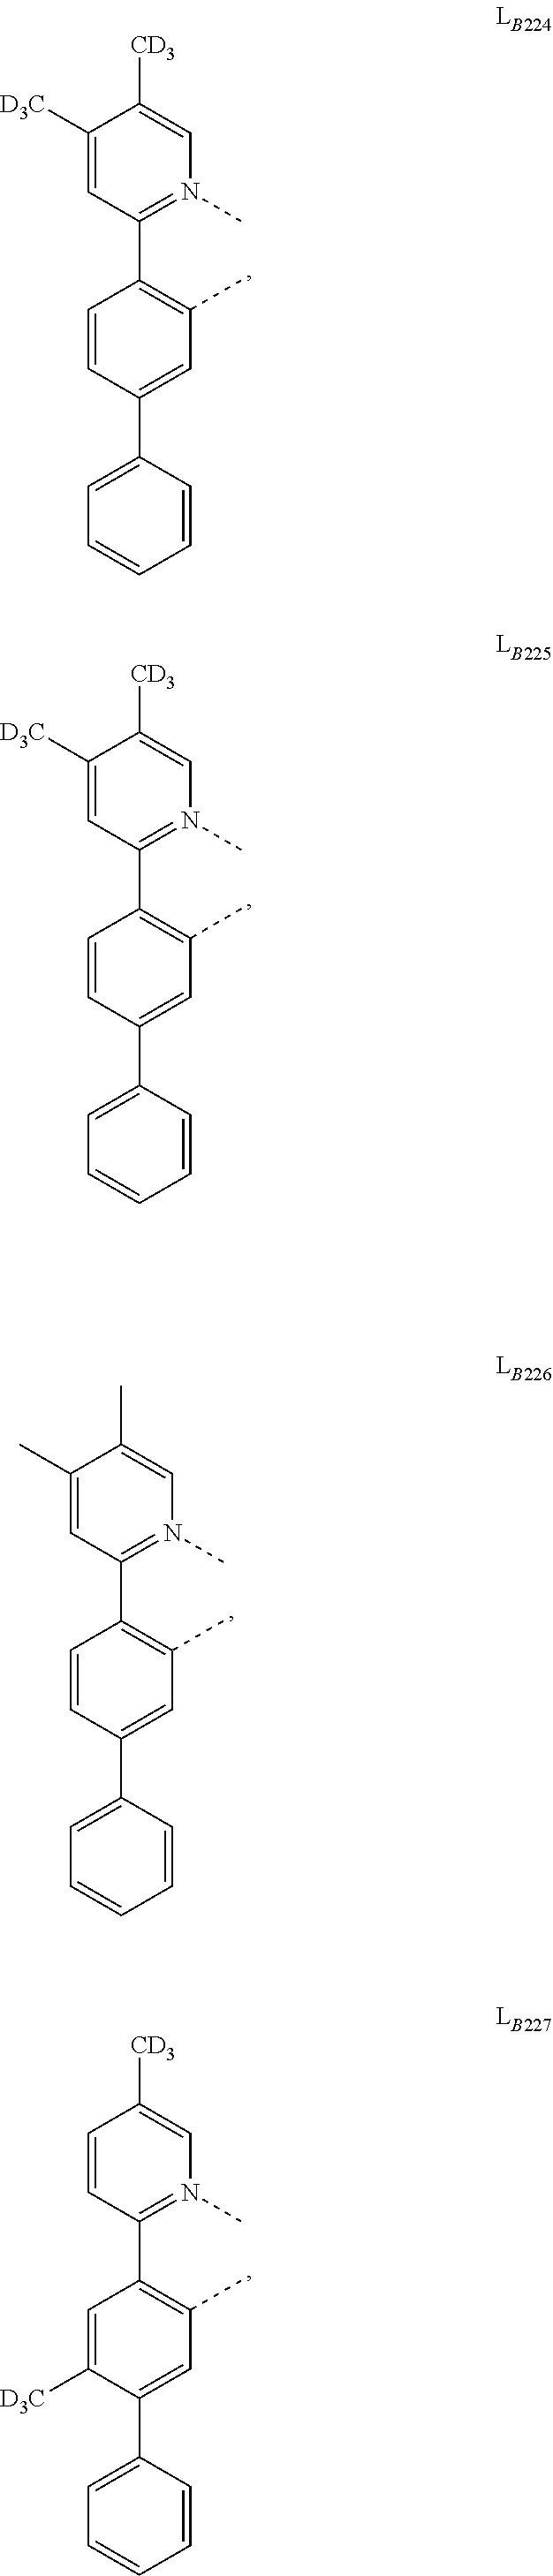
C1(C2=C(C)C=C(C3=CC=CC=C3)C=C2)=N(C)C=C([CD3])C([D3C])=C1.C1(C2=C(C)C=C(C3=CC=CC=C3)C=C2)=N(C)C=C(C)C(C)=C1.C1(C2=C(C)C=C(C3=CC=CC=C3)C([D3C])=C2)=N(C)C=C([CD3])C=C1.C1(C2=C(C)C=C(C3=CC=CC=C3)C=C2)=N(C)C=C([CD3])C([D3C])=C1
